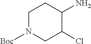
C1N([Boc])CC(Cl)C(N)C1
